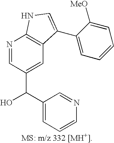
C(C1=CC2=C(N=C1)NC=C2C1=CC=CC=C1[MeO])(C1=CC=CN=C1)O
